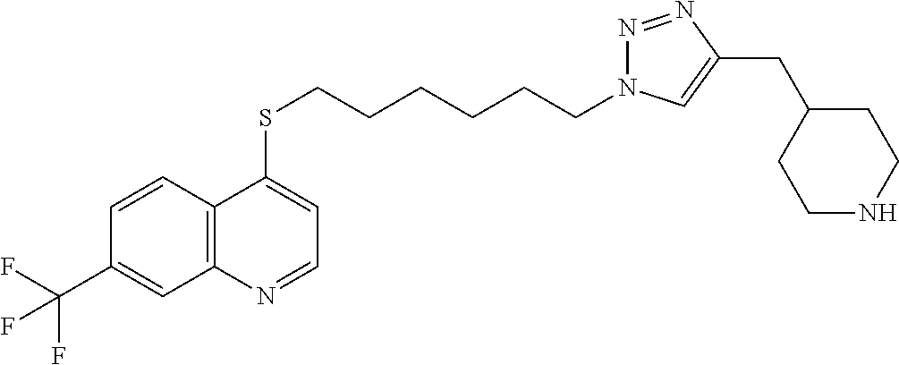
C12=C(C=CC(C(F)(F)F)=C1)C(SCCCCCCN1N=NC(CC3CCNCC3)=C1)=CC=N2
